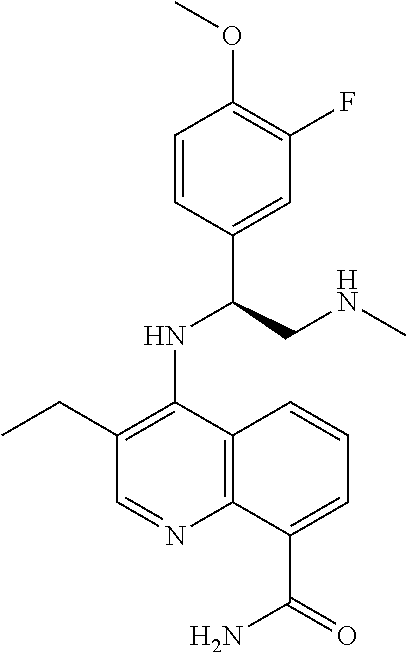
C1=CC(C(CNC)NC2=C(CC)C=NC3=C2C=CC=C3C(=O)N)=CC(F)=C1OC
